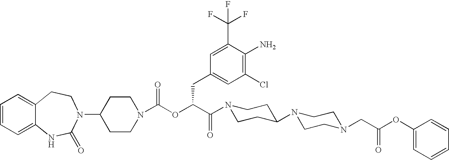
C1=CC=C2C(=C1)CCN(C1CCN(C(OC(C(N3CCC(N4CCN(CC(OC5=CC=CC=C5)=O)CC4)CC3)=O)CC3=CC(Cl)=C(N)C(C(F)(F)F)=C3)=O)CC1)C(=O)N2
